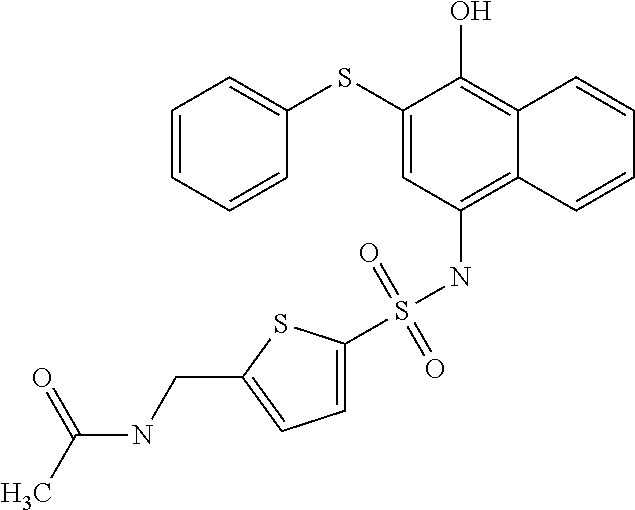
C1(SC2=CC=CC=C2)=CC(NS(C2=CC=C(CNC(C)=O)S2)(=O)=O)=C2C(=C1O)C=CC=C2
